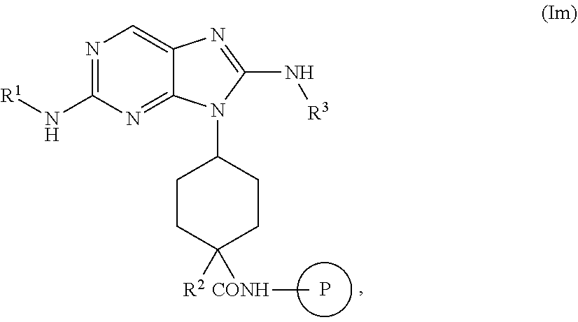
N1=C(N[R1])N=C2C(=C1)N=C(N[R3])N2C1CCC([R2])([CONH]C)CC1.P
